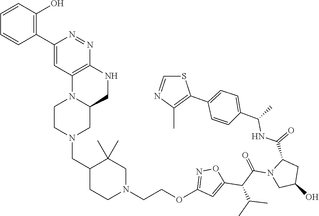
N1(CC2CCN(CCOC3=NOC(C(C(N4CC(O)CC4C(NC(C4=CC=C(C5=C(C)N=CS5)C=C4)C)=O)=O)C(C)C)=C3)CC2(C)C)CCN2C(C1)CNC1=C2C=C(C2=C(O)C=CC=C2)N=N1
